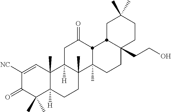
C1([NC])=CC2(C)C([H])(C(C)(C)C1=O)CCC1(C)C2([H])CC(=O)C2C1(C)CCC1(CCO)C2CC(C)(C)CC1
